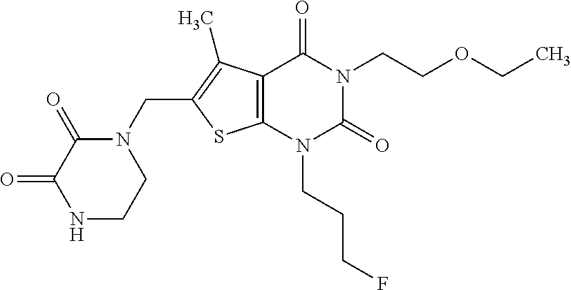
C12=C(N(CCCF)C(=O)N(CCOCC)C1=O)SC(CN1C(=O)C(=O)NCC1)=C2C
